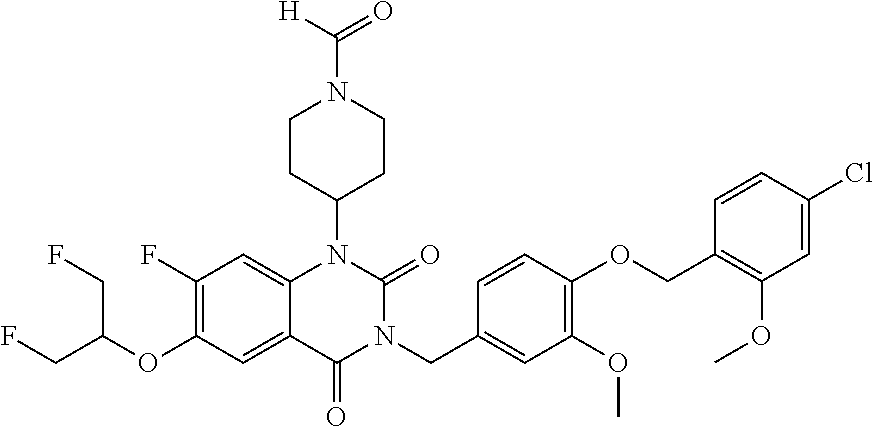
C12=CC(F)=C(OC(CF)CF)C=C1C(=O)N(CC1=CC(OC)=C(OCC3=C(OC)C=C(Cl)C=C3)C=C1)C(=O)N2C1CCN(C(=O)[H])CC1
